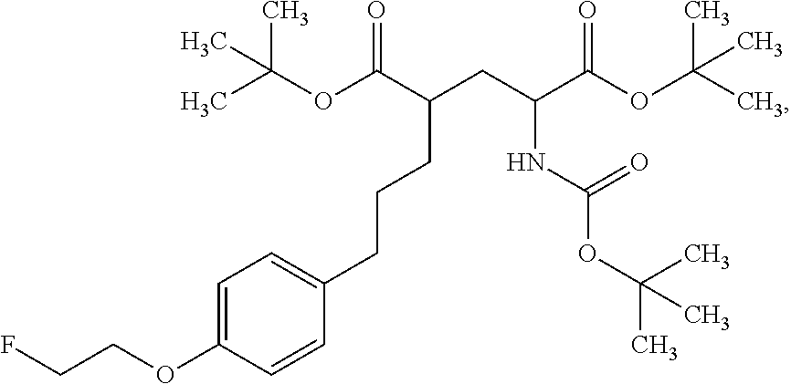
CC(OC(C(CC(C(OC(C)(C)C)=O)NC(OC(C)(C)C)=O)CCCC1=CC=C(OCCF)C=C1)=O)(C)C
